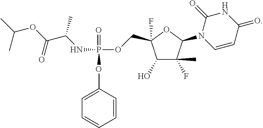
C1(O)C(C)(F)C(N2C(=O)NC(=O)C=C2)OC1(COP(NC(C(OC(C)C)=O)C)(=O)OC1=CC=CC=C1)F
